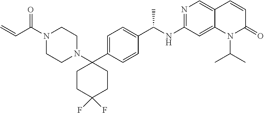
C(C(N1CCN(C2(C3=CC=C(C(NC4=NC=C5C(=C4)N(C(C)C)C(=O)C=C5)C)C=C3)CCC(F)(F)CC2)CC1)=O)=C
